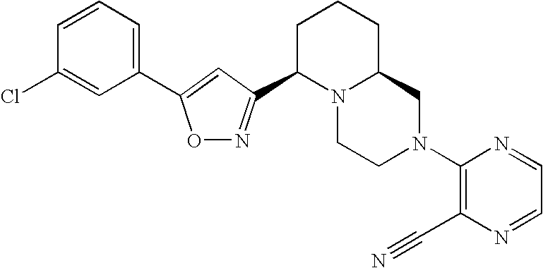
O1N=C(C2N3C(CCC2)CN(C2=C(C#N)N=CC=N2)CC3)C=C1C1=CC=CC(Cl)=C1
